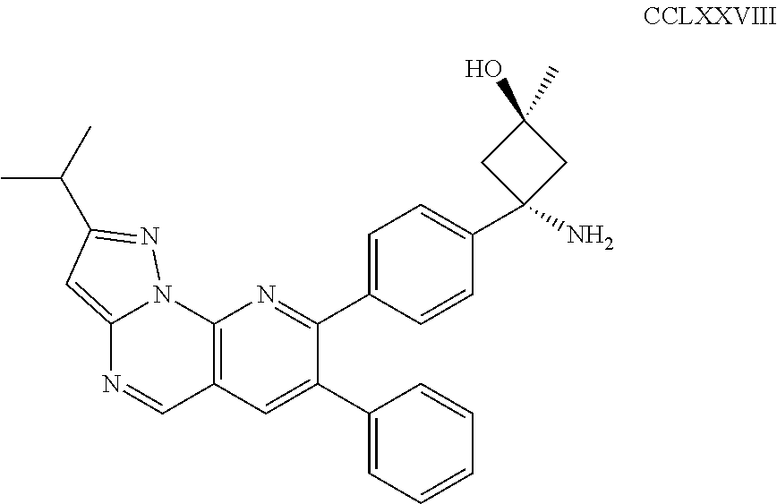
C12=C(C=C(C3=CC=CC=C3)C(C3=CC=C(C4(N)CC(O)(C)C4)C=C3)=N1)C=NC1=CC(C(C)C)=NN21
